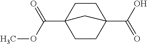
C1CC2(C(OC)=O)CCC1(C(O)=O)C2
